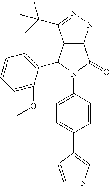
C12=C(NN=C1C(C)(C)C)C(=O)N(C1=CC=C(C3=CNC=C3)C=C1)C2C1=CC=CC=C1OC
